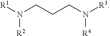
[R1]N(CCCN([R3])[R4])[R2]
